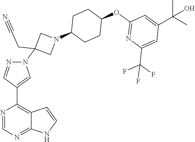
N1=CC(C2=C3C(=NC=N2)NC=C3)=CN1C1(CC#N)CN(C2CCC(OC3=NC(C(F)(F)F)=CC(C(C)(C)O)=C3)CC2)C1
